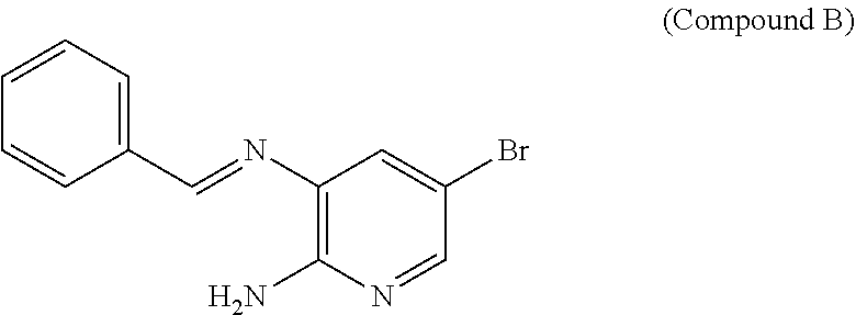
C1=CC=C(C=NC2=C(N)N=CC(Br)=C2)C=C1
